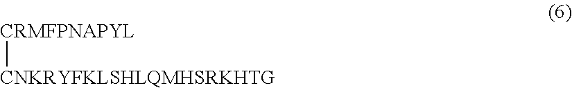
[CRMFPNAPYL][CNKRYFKLSHLQMHSRKHTG]
